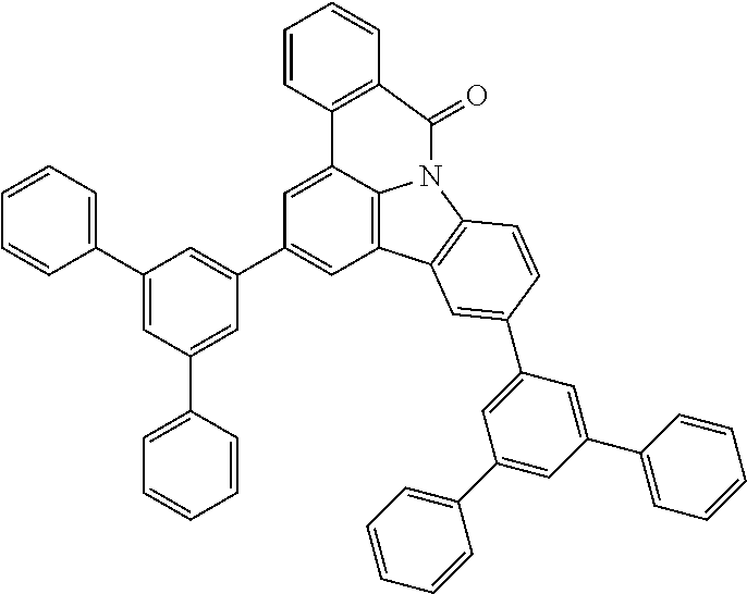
C1=C2C3=C(C=C1C1=CC(C4=CC=CC=C4)=CC(C4=CC=CC=C4)=C1)C1=C(N3C(=O)C3=C2C=CC=C3)C=CC(C2=CC(C3=CC=CC=C3)=CC(C3=CC=CC=C3)=C2)=C1
